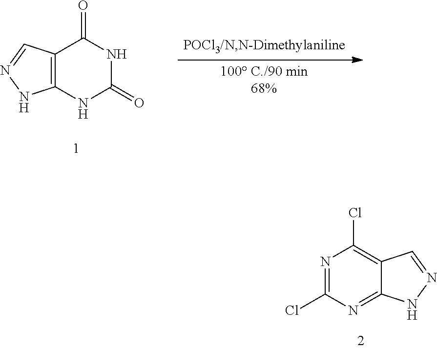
C1(=O)NC(=O)C2=C(N1)NN=C2.C12=C(Cl)N=C(Cl)N=C1NN=C2
